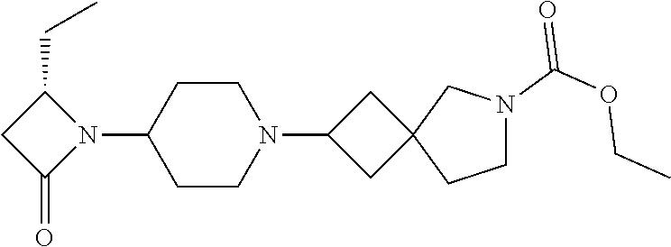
C1(N2C(CC)CC2=O)CCN(C2CC3(C2)CCN(C(OCC)=O)C3)CC1
